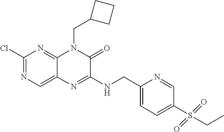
C1(Cl)=NC=C2C(=N1)N(CC1CCC1)C(=O)C(NCC1=CC=C(S(CC)(=O)=O)C=N1)=N2
